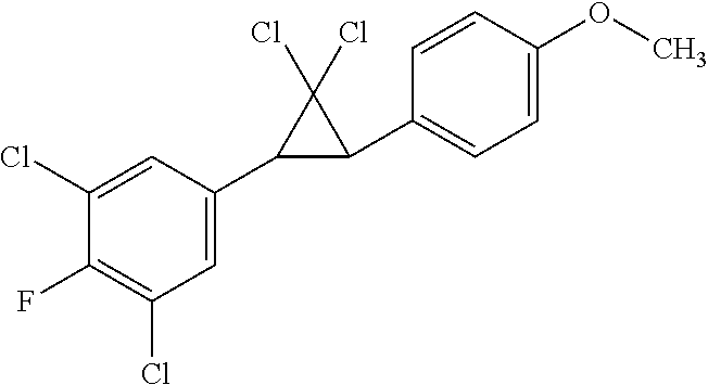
C1(Cl)=CC(C2C(C3=CC=C(OC)C=C3)C2(Cl)Cl)=CC(Cl)=C1F
